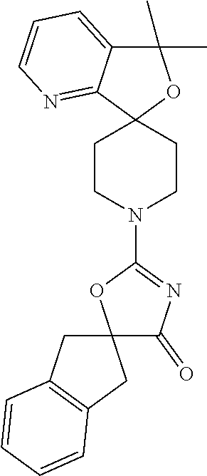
C12(CCN(C3=NC(=O)C4(O3)CC3=C(C4)C=CC=C3)CC1)OC(C)(C)C1=CC=CN=C21
